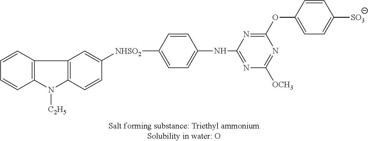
N(C1=NC([OCH3])=NC(OC2=CC=C([SO3])C=C2)=N1)C1=CC=C([NHSO2]C2=CC3=C(C=C2)N([C2H5])C2=C3C=CC=C2)C=C1
